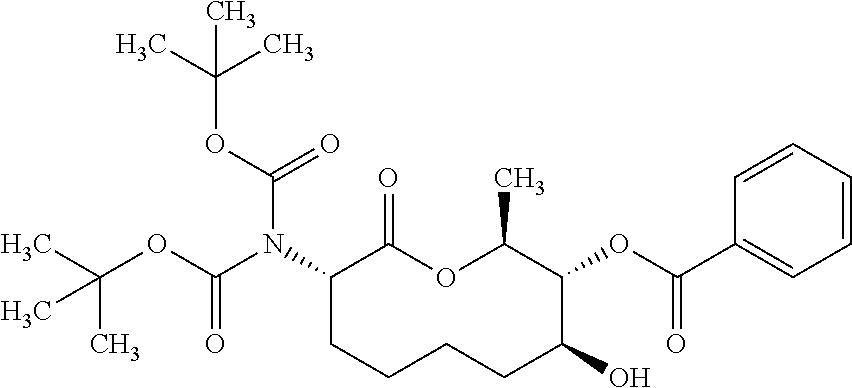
C1(N(C(OC(C)(C)C)=O)C(OC(C)(C)C)=O)CCCCC(O)C(OC(C2=CC=CC=C2)=O)C(C)OC1=O
